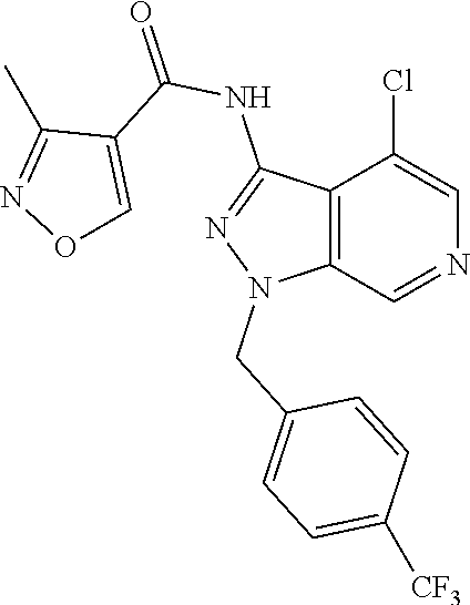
C12=C(C=NC=C1Cl)N(CC1=CC=C([CF3])C=C1)N=C2NC(=O)C1=CON=C1C
